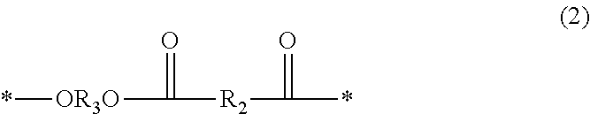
C([R2]C(*)=O)(=O)[OR3O]*
